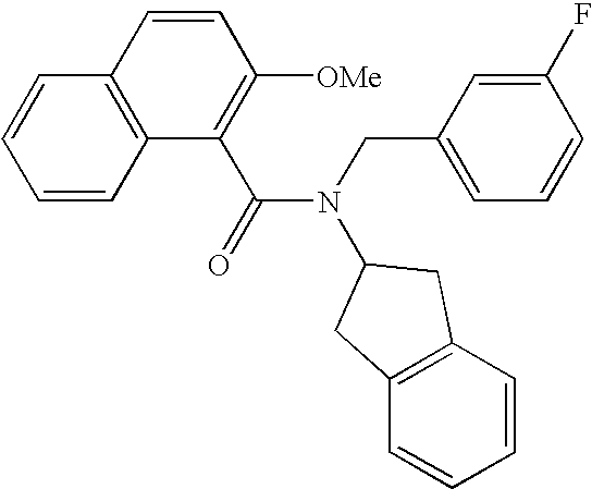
C1=CC2=C(C=C1)C=CC([OMe])=C2C(=O)N(CC1=CC=CC(F)=C1)C1CC2=C(C1)C=CC=C2
